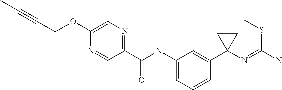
C1=C(OCC#CC)N=CC(C(NC2=CC=CC(C3(N=C(N)SC)CC3)=C2)=O)=N1
